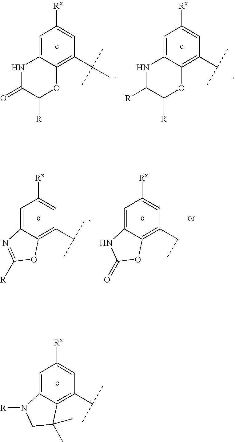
C12=C(C(C)C)C=C([Rx])C=C1N([R])CC2(C)C.C12=C(C(C)(C)C)C=C([Rx])C=C1NC(=O)C([R])O2.C12=C(C(C)C)C=C([Rx])C=C1NC([R])C([R])O2.C12=C(C(C)C)C=C([Rx])C=C1N=C([R])O2.C12=C(CC)C=C([Rx])C=C1NC(=O)O2
